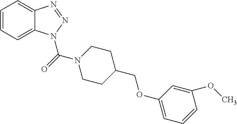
C1=CC=C2C(=C1)N=NN2C(=O)N1CCC(COC2=CC=CC(OC)=C2)CC1
